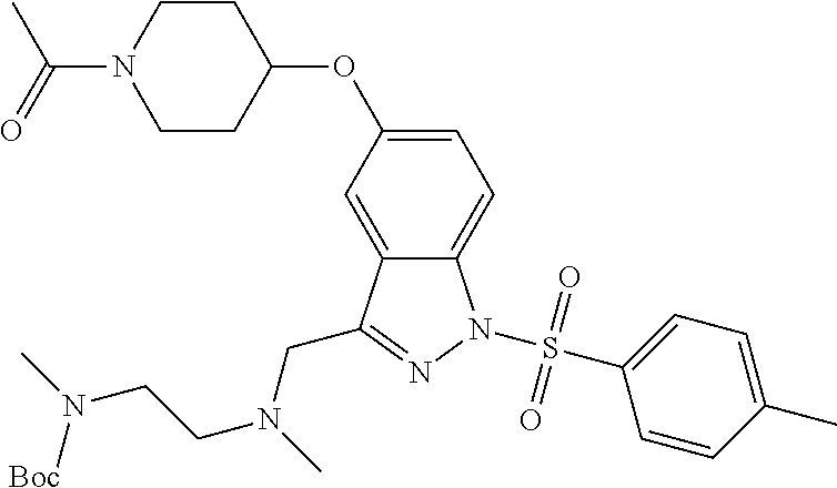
C1CC(OC2=CC=C3C(=C2)C(CN(CCN(C)[Boc])C)=NN3S(C2=CC=C(C)C=C2)(=O)=O)CCN1C(=O)C
